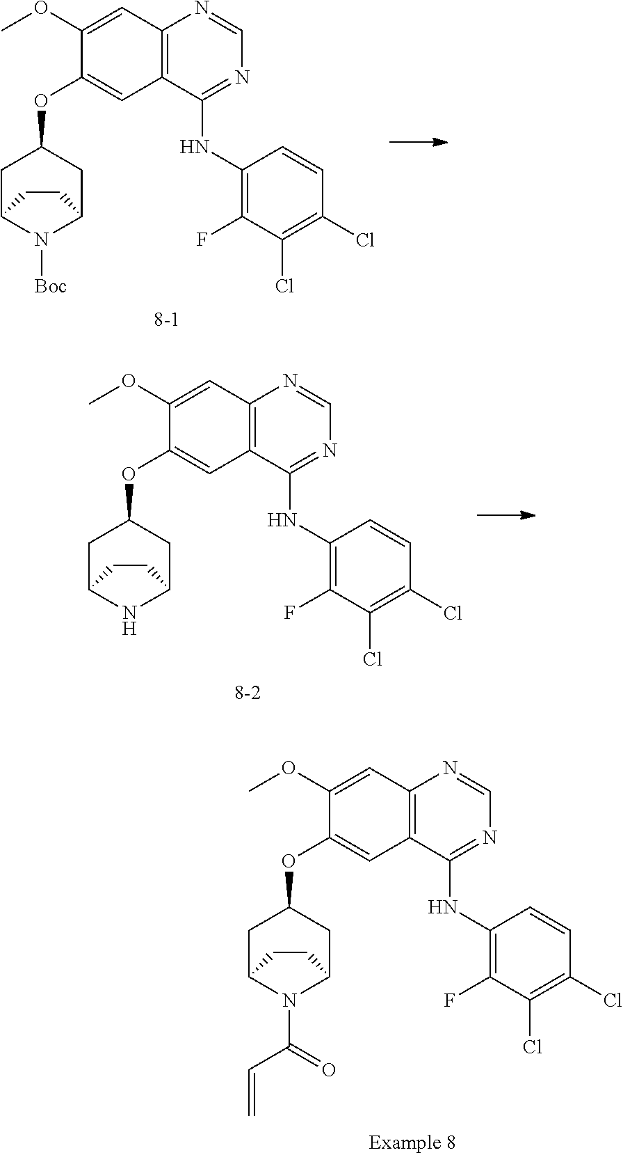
[Boc]N1C2CC(OC3=CC4=C(N=CN=C4NC4=C(F)C(Cl)=C(Cl)C=C4)C=C3OC)CC1CC2.N1C2CC(OC3=CC4=C(N=CN=C4NC4=C(F)C(Cl)=C(Cl)C=C4)C=C3OC)CC1CC2.C(N1C2CC(OC3=CC4=C(N=CN=C4NC4=C(F)C(Cl)=C(Cl)C=C4)C=C3OC)CC1CC2)(=O)C=C
